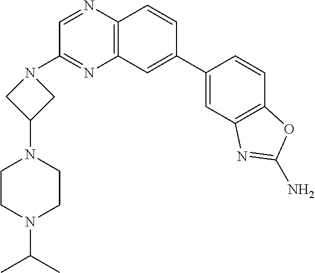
C12=C(C=CC(C3=CC4=C(C=C3)OC(N)=N4)=C1)N=CC(N1CC(N3CCN(C(C)C)CC3)C1)=N2
